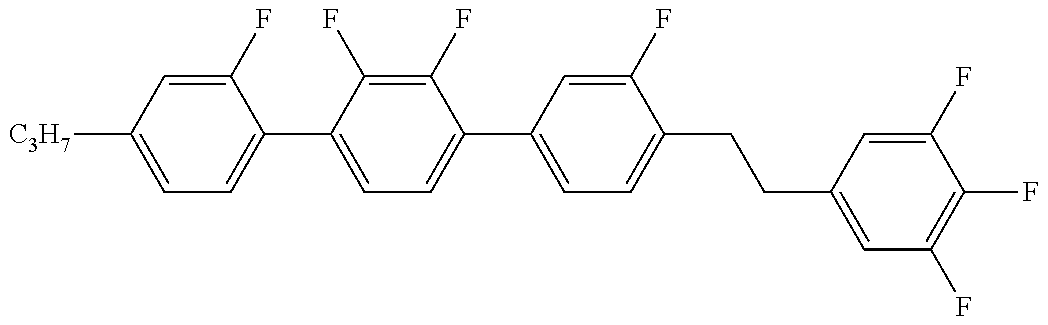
C1=C([C3H7])C=C(F)C(C2=CC=C(C3=CC=C(CCC4=CC(F)=C(F)C(F)=C4)C(F)=C3)C(F)=C2F)=C1
